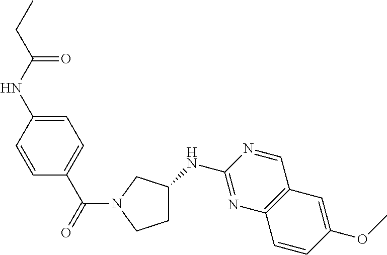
C1(NC2CCN(C(C3=CC=C(NC(CC)=O)C=C3)=O)C2)=NC2=C(C=N1)C=C(OC)C=C2
